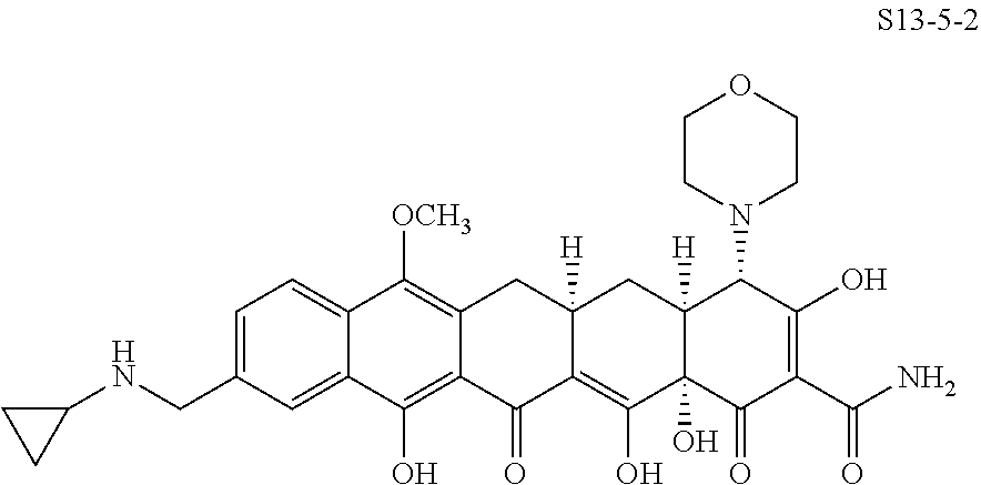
C12=CC=C(CNC3CC3)C=C1C(O)=C1C(=C2[OCH3])CC2([H])C(=C(O)C3(O)C([H])(C2)C(N2CCOCC2)C(O)=C(C(N)=O)C3=O)C1=O
